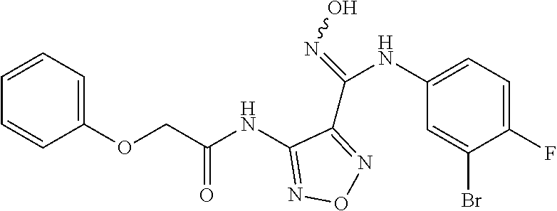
C1(NC(COC2=CC=CC=C2)=O)=NON=C1C(=NO)NC1=CC=C(F)C(Br)=C1
